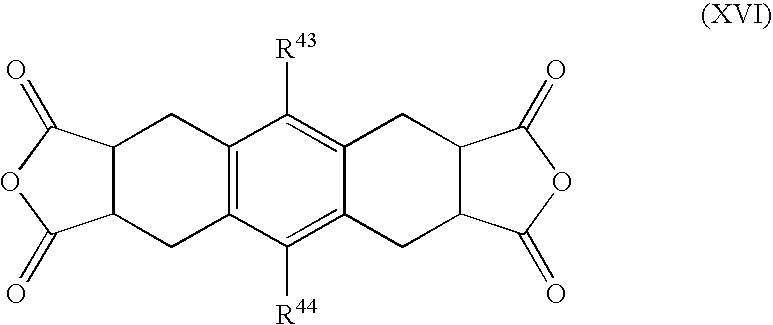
C12=C(C([R44])=C3C(=C1[R43])CC1C(C3)C(=O)OC1=O)CC1C(C2)C(=O)OC1=O
